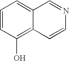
C1=CC(O)=C2C(=C1)C=NC=C2
